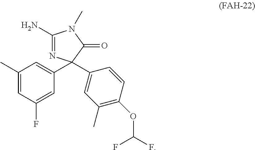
C1(C)=CC(F)=CC(C2(C3=CC(C)=C(OC(F)F)C=C3)N=C(N)N(C)C2=O)=C1
